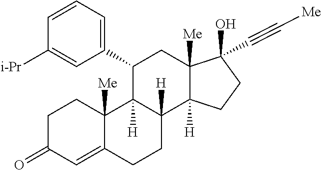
C1(C#C[Me])(O)C2([Me])C([H])(CC1)C1([H])CCC3=CC(=O)CCC3([Me])C1([H])C(C1=CC=CC([i-Pr])=C1)C2
